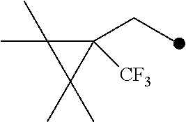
C1([CF3])(CC)C(C)(C)C1(C)C
